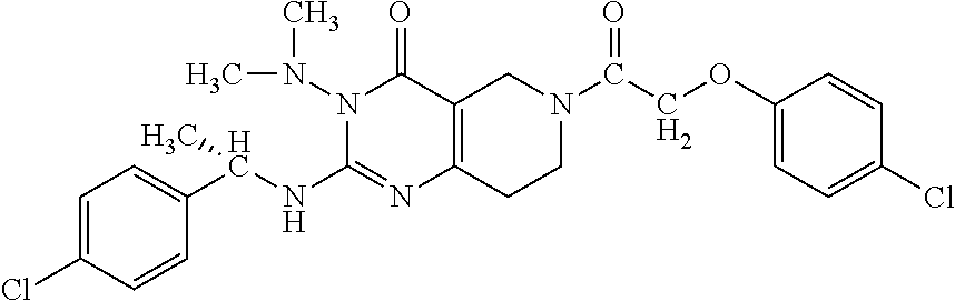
C1=C(Cl)C=CC(C(NC2=NC3=C(C(=O)N2N(C)C)CN(C(=O)COC2=CC=C(Cl)C=C2)CC3)C)=C1
